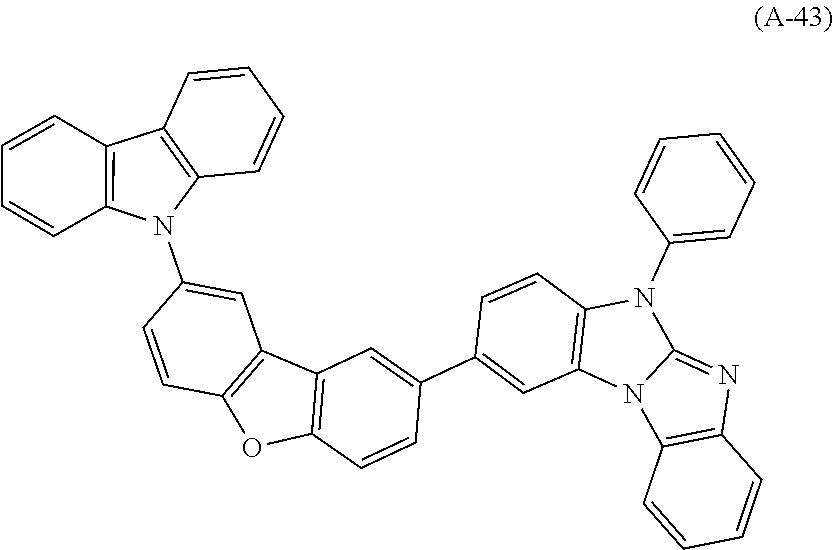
C12=C(C=C(C3=CC4=C(N(C5=CC=CC=C5)C5=NC6=C(N54)C=CC=C6)C=C3)C=C1)C1=C(O2)C=CC(N2C3=C(C=CC=C3)C3=C2C=CC=C3)=C1
